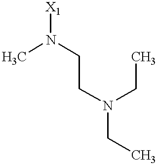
[X1]N(C)CCN(CC)CC
